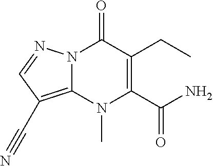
N12C(=C(C#N)C=N1)N(C)C(C(=O)N)=C(CC)C2=O
